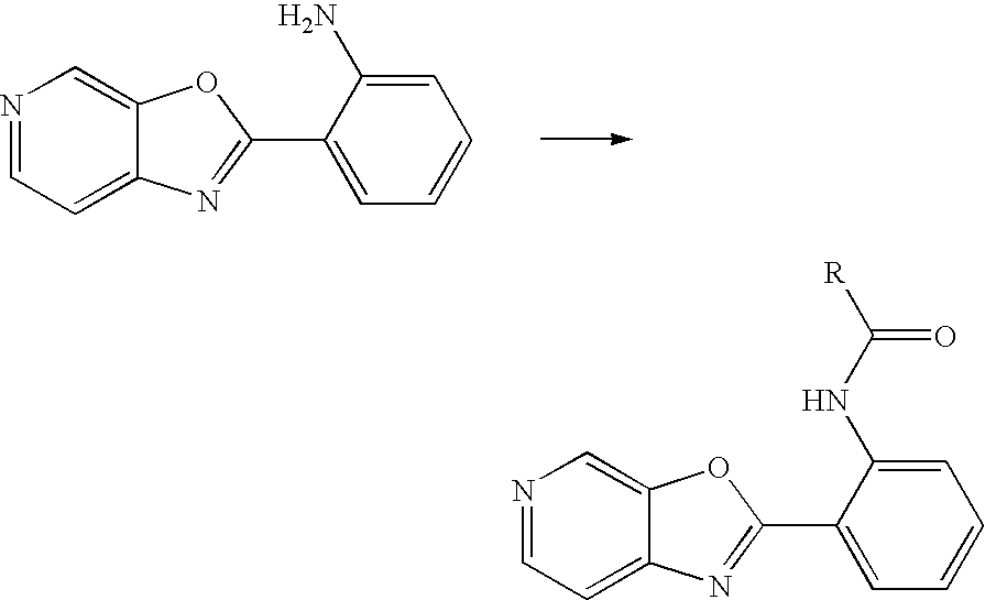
N1=CC=C2C(=C1)OC(C1=CC=CC=C1N)=N2.N1=CC=C2C(=C1)OC(C1=CC=CC=C1NC(=O)[R])=N2
